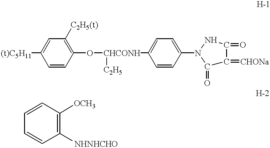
[(t)C5H11]C1=CC([C2H5(t)])=C(O[CHCONH](C2=CC=C(N3C(=O)C(=[CHONa])C(=O)N3)C=C2)[C2H5])C=C1.C1=CC([NHNHCHO])=C([OCH3])C=C1
